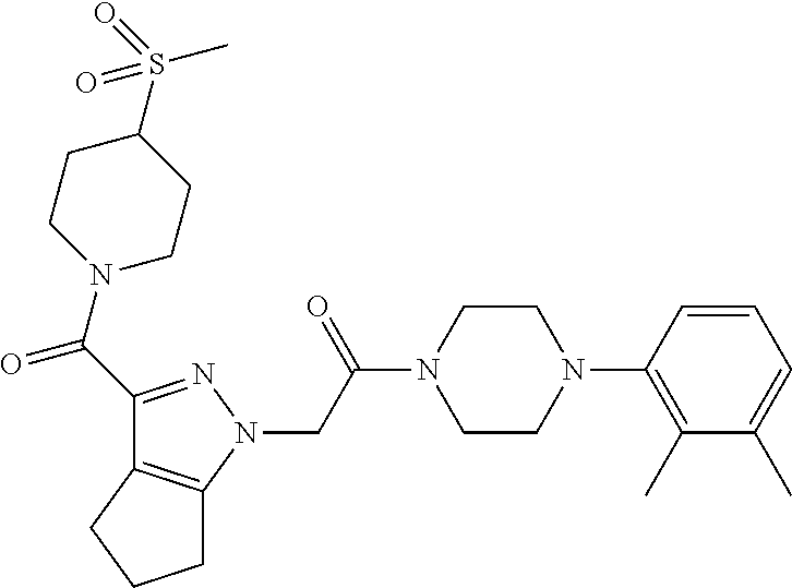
C(C(N1CCN(C2=C(C)C(C)=CC=C2)CC1)=O)N1N=C(C(=O)N2CCC(S(=O)(C)=O)CC2)C2=C1CCC2
